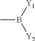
CB([Y1])[Y2]
